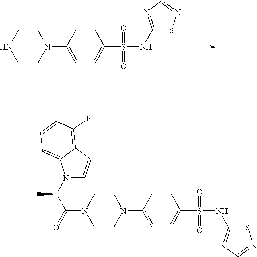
N1CCN(C2=CC=C(S(=O)(=O)NC3=NC=NS3)C=C2)CC1.N1(C(C(C)N2C=CC3=C(F)C=CC=C23)=O)CCN(C2=CC=C(S(=O)(=O)NC3=NC=NS3)C=C2)CC1
